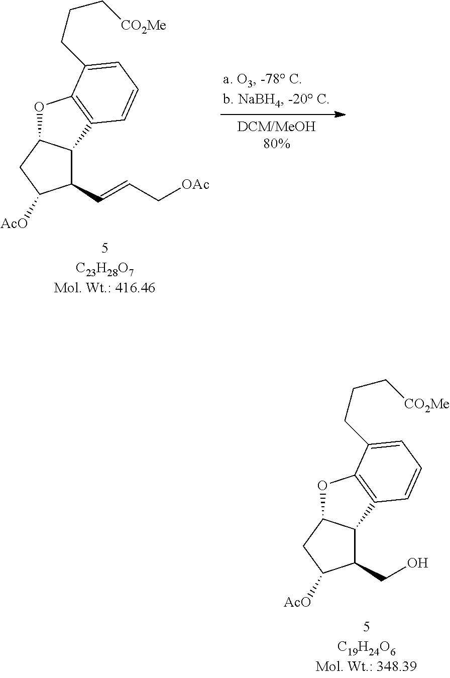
C1(C=CC[OAc])C2C(CC1[AcO])OC1=C2C=CC=C1CCC[CO2Me].C1(CO)C2C(CC1[AcO])OC1=C2C=CC=C1CCC[CO2Me]
